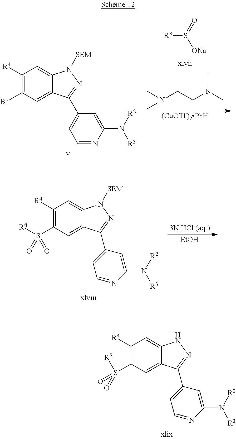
[R8]S([ONa])=O.CN(CCN(C)C)C.[(CuOTf)2PhH].C1([R4])=C(Br)C=C2C(=C1)N([SEM])N=C2C1=CC=NC(N([R3])[R2])=C1.[EtOH].C1([R4])=C(S([R8])(=O)=O)C=C2C(=C1)N([SEM])N=C2C1=CC=NC(N([R3])[R2])=C1.C1([R4])=C(S(=O)(=O)[R8])C=C2C(=C1)NN=C2C1=CC=NC(N([R3])[R2])=C1
